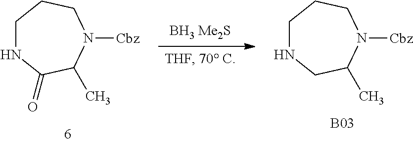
C1NC(=O)C(C)N([Cbz])CC1.C1NCC(C)N([Cbz])CC1.[B03]
